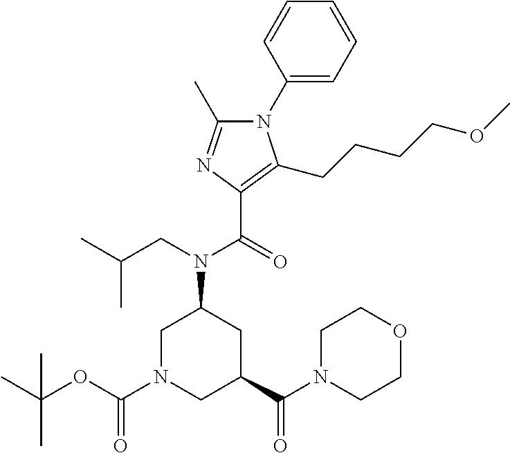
N1(C2=CC=CC=C2)C(C)=NC(C(=O)N(CC(C)C)C2CN(C(OC(C)(C)C)=O)CC(C(N3CCOCC3)=O)C2)=C1CCCCOC
